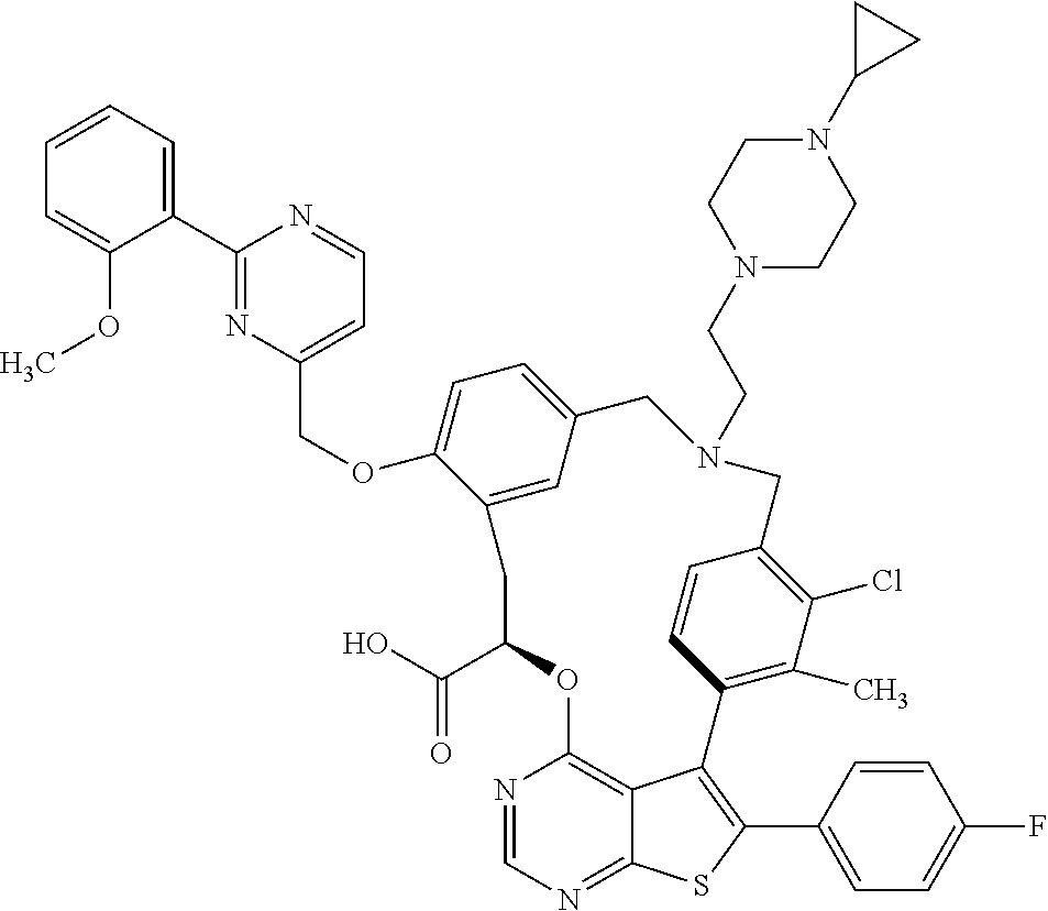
C1(C2=NC(COC3=CC=C4C=C3CC(C(O)=O)OC3=C5C(=NC=N3)SC(C3=CC=C(F)C=C3)=C5C3=C(C)C(Cl)=C(C=C3)CN(CCN3CCN(C5CC5)CC3)C4)=CC=N2)=CC=CC=C1OC
